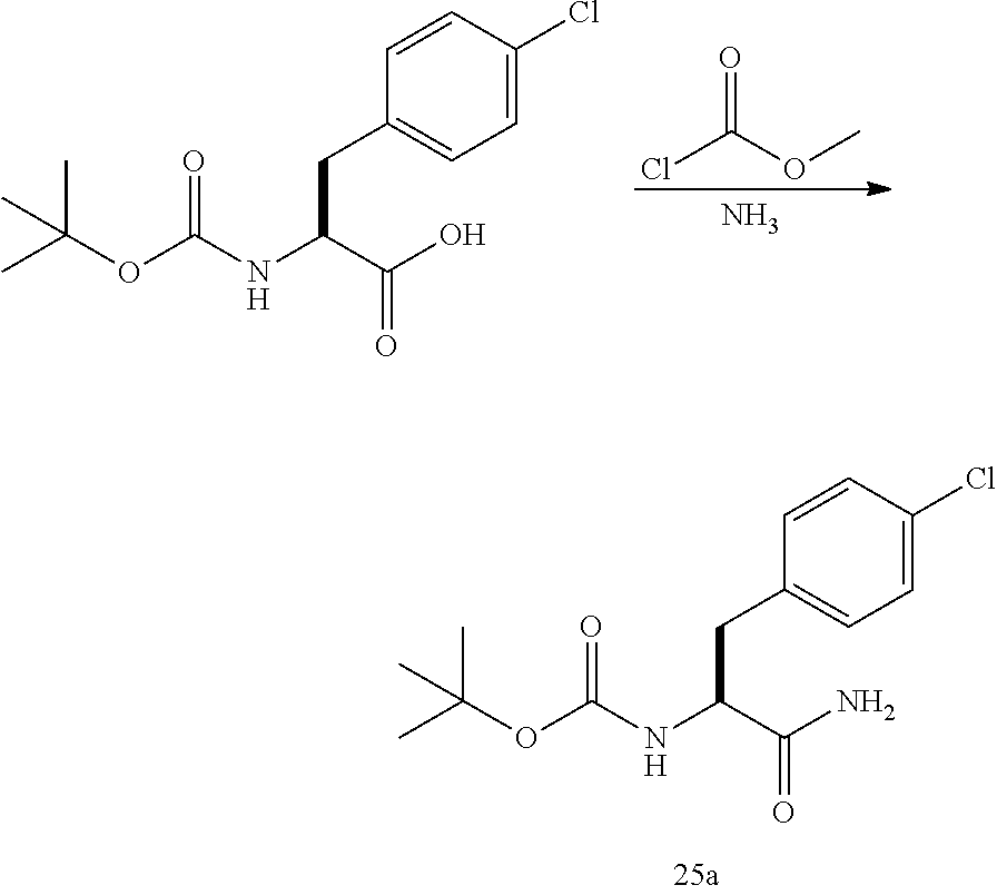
CC(OC(NC(C(O)=O)CC1=CC=C(Cl)C=C1)=O)(C)C.O=C(OC)Cl.N.CC(OC(NC(C(N)=O)CC1=CC=C(Cl)C=C1)=O)(C)C
